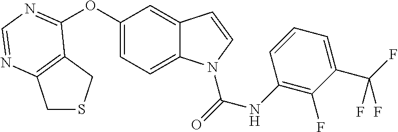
C1SCC2=C1N=CN=C2OC1=CC=C2C(=C1)C=CN2C(=O)NC1=C(F)C(C(F)(F)F)=CC=C1
